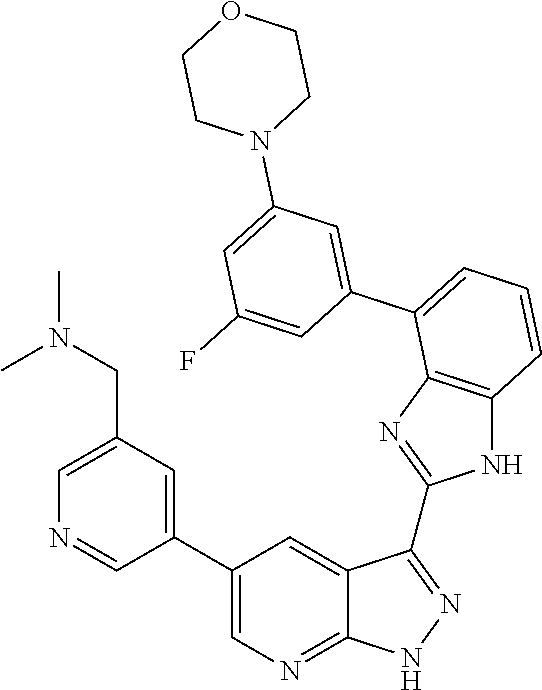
C1=C(CN(C)C)C=C(C2=CN=C3C(=C2)C(C2=NC4=C(N2)C=CC=C4C2=CC(N4CCOCC4)=CC(F)=C2)=NN3)C=N1
